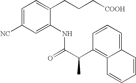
C1=C([NC])C=C(NC(C(C2=C3C(=CC=C2)C=CC=C3)C)=O)C(CCC[COOH])=C1
